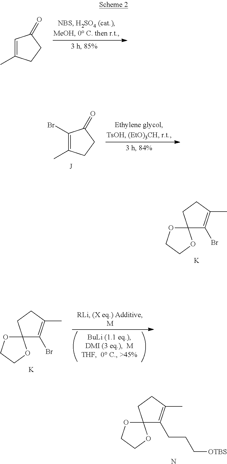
C1=C(C)CCC1=O.C1(Br)=C(C)CCC1=O.C12(C(Br)=C(C)CC1)OCCO2.[K].C12(C(Br)=C(C)CC1)OCCO2.[K].C12(C(CCC[OTBS])=C(C)CC1)OCCO2.N
